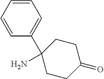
C1=CC=CC=C1C1(N)CCC(=O)CC1
